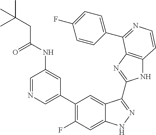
C1=C(C2=C(F)C=C3C(=C2)C(C2=NC4=C(N2)C=CN=C4C2=CC=C(F)C=C2)=NN3)C=C(NC(CC(C)(C)C)=O)C=N1
